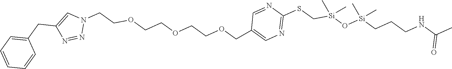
N1=NC(CC2=CC=CC=C2)=CN1CCOCCOCCOCC1=CN=C(SC[Si](O[Si](CCCNC(C)=O)(C)C)(C)C)N=C1
